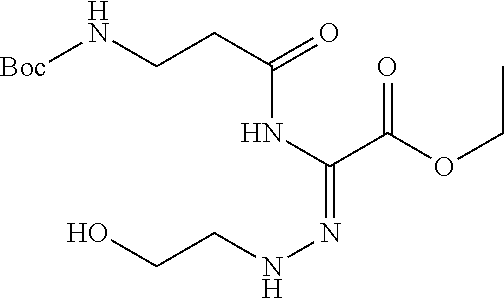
N(=C(C(=O)OCC)NC(CCN[Boc])=O)NCCO
